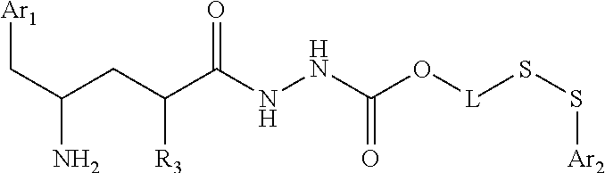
[Ar1]CC(CC(C(NNC(O[L]SS[Ar2])=O)=O)[R3])N
